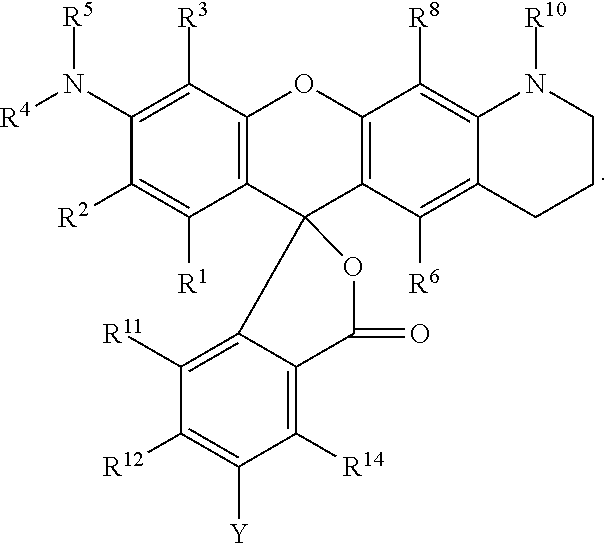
C12=C(C([R3])=C(N([R5])[R4])C([R2])=C1[R1])OC1=C(C23C2=C([R11])C([R12])=C([Y])C([R14])=C2C(=O)O3)C([R6])=C2C(=C1[R8])N([R10])CCC2
